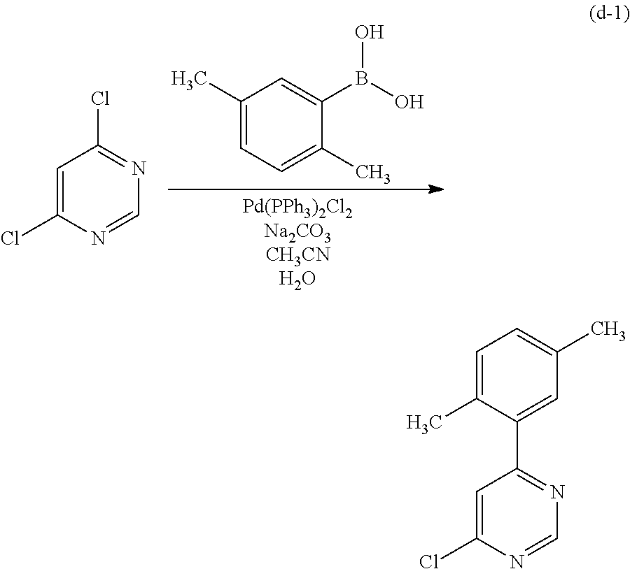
C1=C(Cl)N=CN=C1Cl.C1(C)=CC=C(C)C(B(O)O)=C1.C1=C(Cl)N=CN=C1C1=CC(C)=CC=C1C
